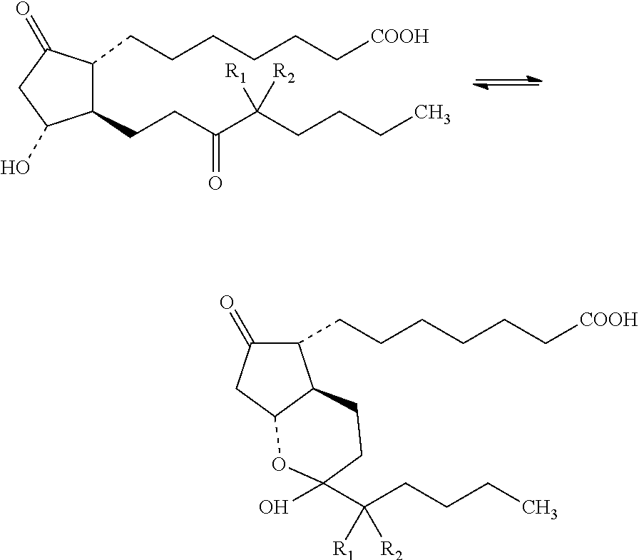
C1(CCC(C(CCCC)([R1])[R2])=O)C(CCCCCC[COOH])C(=O)CC1O.C1(CCCCCC[COOH])C(=O)CC2C1CCC(O)(C(CCCC)([R1])[R2])O2
